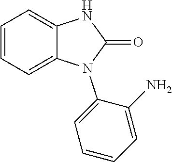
C1=CC=C2C(=C1)NC(=O)N2C1=CC=CC=C1N
